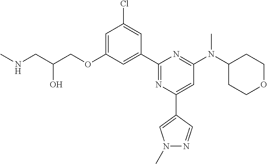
C1=C(OCC(CNC)O)C=C(C2=NC(C3=CN(C)N=C3)=CC(N(C3CCOCC3)C)=N2)C=C1Cl
